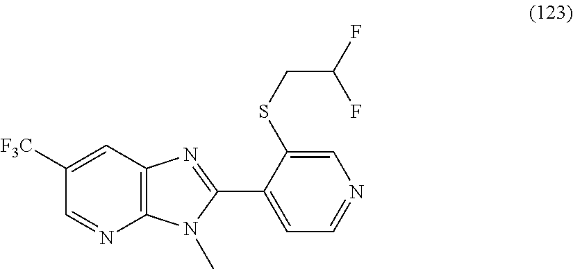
C12=C(C=C([F3C])C=N1)N=C(C1=CC=NC=C1SCC(F)F)N2C
